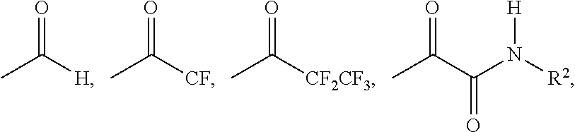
O=C([H])C.O=C([CF])C.O=C([CF2CF3])C.O=C(C(N([R2])[H])=O)C
